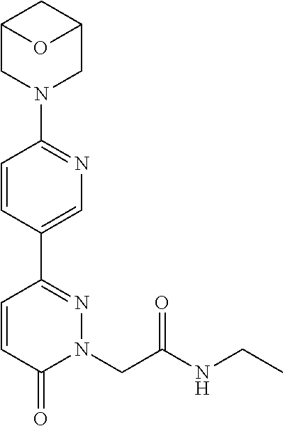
C1=CC(C2=NN(CC(NCC)=O)C(=O)C=C2)=CN=C1N1CC2CC(C1)O2
